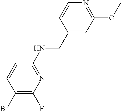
C1(NCC2=CC(OC)=NC=C2)=NC(F)=C(Br)C=C1
